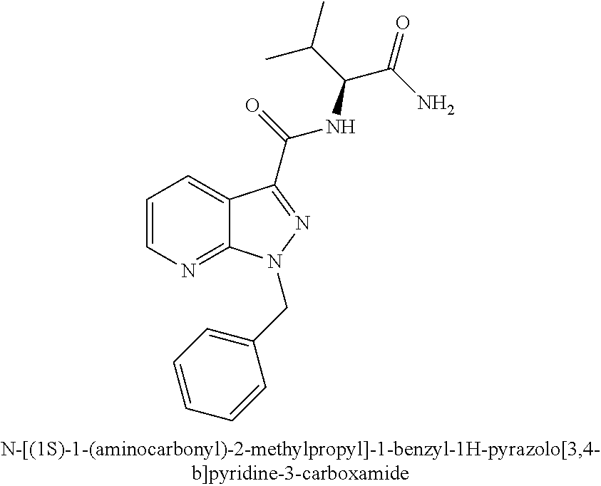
C1=CN=C2C(=C1)C(C(NC(C(C)C)C(=O)N)=O)=NN2CC1=CC=CC=C1
